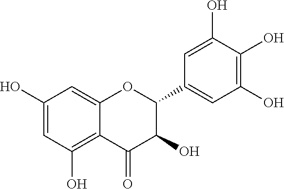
C1(O)=CC(O)=C2C(=C1)OC(C1=CC(O)=C(O)C(O)=C1)C(O)C2=O
